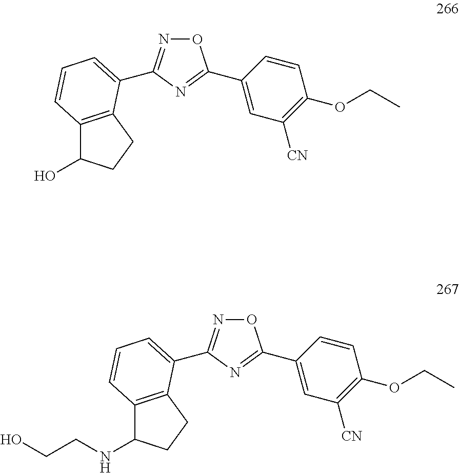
O1N=C(C2=CC=CC3=C2CCC3NCCO)N=C1C1=CC([CN])=C(OCC)C=C1.O1N=C(C2=CC=CC3=C2CCC3O)N=C1C1=CC([CN])=C(OCC)C=C1
